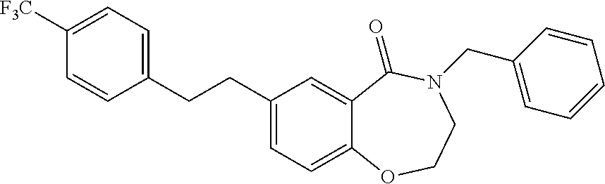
C1=CC(CCC2=CC=C3C(=C2)C(=O)N(CC2=CC=CC=C2)CCO3)=CC=C1[F3C]
